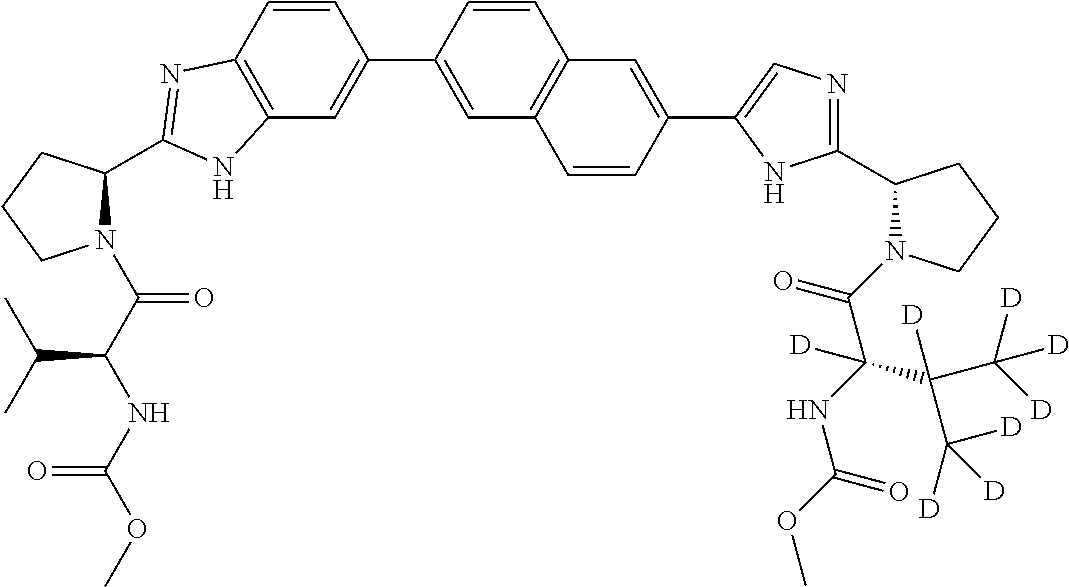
C12=C(C=CC(C3=CC4=C(C=C3)C=C(C3=CN=C(C5N(C(C(NC(=O)OC)(C(C([D])([D])[D])(C([D])([D])[D])[D])[D])=O)CCC5)N3)C=C4)=C1)N=C(C1N(C(C(NC(OC)=O)C(C)C)=O)CCC1)N2
